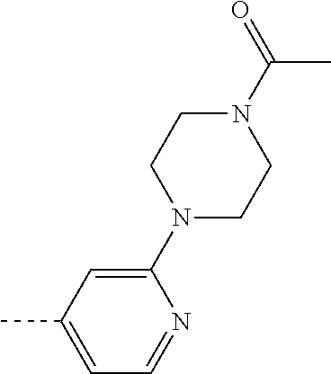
C1(N2CCN(C(=O)C)CC2)=CC(C)=CC=N1
